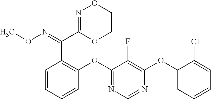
C1=CC=CC(OC2=NC=NC(OC3=CC=CC=C3Cl)=C2F)=C1C(=NOC)C1=NOCCO1
